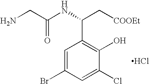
C1=C(Br)C=C(Cl)C(O)=C1C(C[COOEt])NC(CN)=O.Cl
